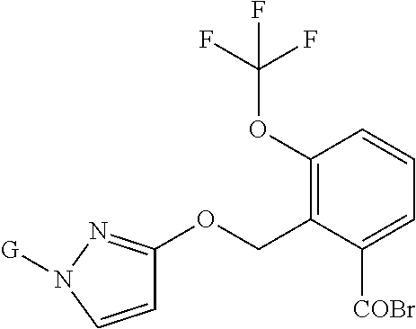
C1=CN([G])N=C1OCC1=C(OC(F)(F)F)C=CC=C1[COBr]
